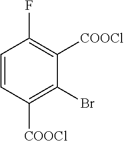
C1=CC([COOCl])=C(Br)C([COOCl])=C1F
